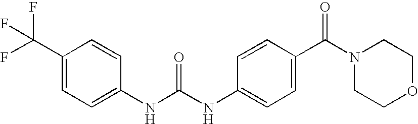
N(C(NC1=CC=C(C(N2CCOCC2)=O)C=C1)=O)C1=CC=C(C(F)(F)F)C=C1
